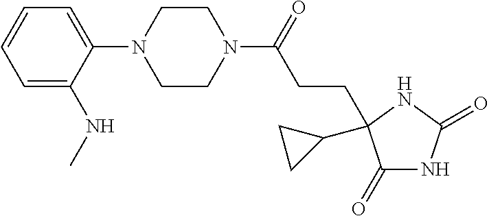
C1=C(NC)C(N2CCN(C(=O)CCC3(C4CC4)C(=O)NC(=O)N3)CC2)=CC=C1
